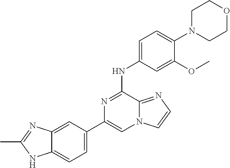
C1(C2=CC=C3C(=C2)N=C(C)N3)=CN2C(=NC=C2)C(NC2=CC=C(N3CCOCC3)C(OC)=C2)=N1
